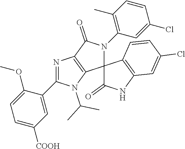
N1=C(C2=CC([COOH])=CC=C2OC)N(C(C)C)C2=C1C(=O)N(C1=C(C)C=CC(Cl)=C1)C21C(=O)NC2=C1C=CC(Cl)=C2
